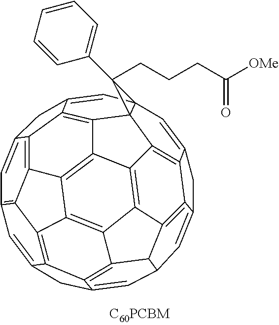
C1=C2CC3=CC4C=C5CC6=CC78C=C9CC%10=CC1=C1C%11=C%10C9=C9C7(C7=C6C5=C5C6=C7C9=C%11C7=C6C(=C3C2=C17)C45)C8(C1=CC=CC=C1)CCCC([OMe])=O
